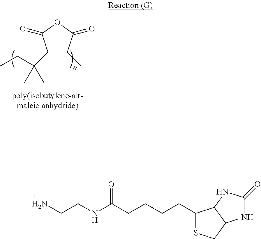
C1(C(CC)(C)C)C(C)C(=O)OC1=O.S1CC2C(NC(=O)N2)C1CCCCC(=O)NCCN
